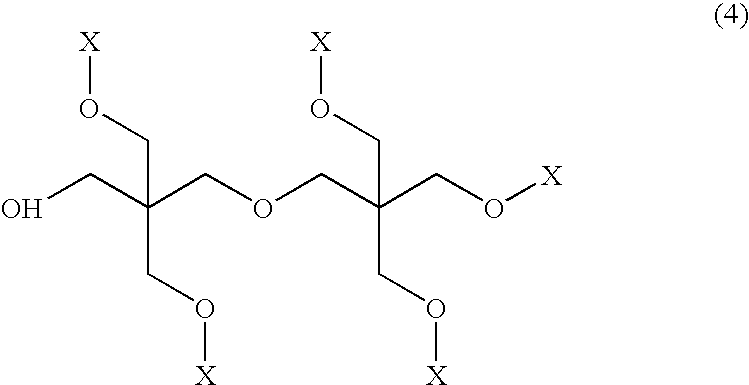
OCC(COCC(CO[X])(CO[X])CO[X])(CO[X])CO[X]
